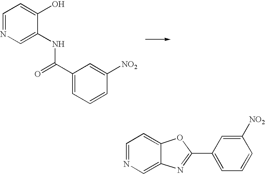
C1=NC=C(NC(=O)C2=CC=CC([NO2])=C2)C(O)=C1.C1=NC=C2C(=C1)OC(C1=CC=CC([NO2])=C1)=N2
